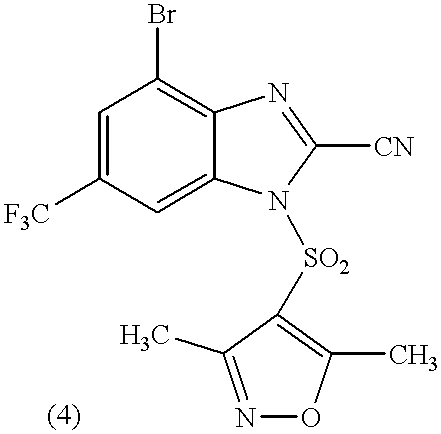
C1=C([F3C])C=C2C(=C1Br)N=C([CN])N2[SO2]C1=C(C)ON=C1C
